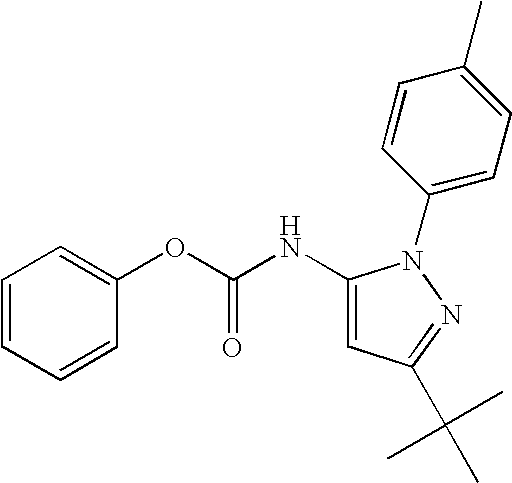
C1=CC=CC(OC(NC2=CC(C(C)(C)C)=NN2C2=CC=C(C)C=C2)=O)=C1
